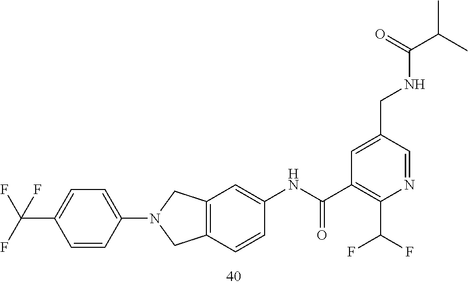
C1=C(CNC(=O)C(C)C)C=NC(C(F)F)=C1C(NC1=CC2=C(C=C1)CN(C1=CC=C(C(F)(F)F)C=C1)C2)=O
